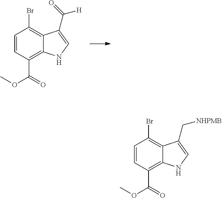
C1=CC(C(=O)OC)=C2C(=C1Br)C(C[NHPMB])=CN2.C1=CC(C(=O)OC)=C2C(=C1Br)C(C(=O)[H])=CN2
